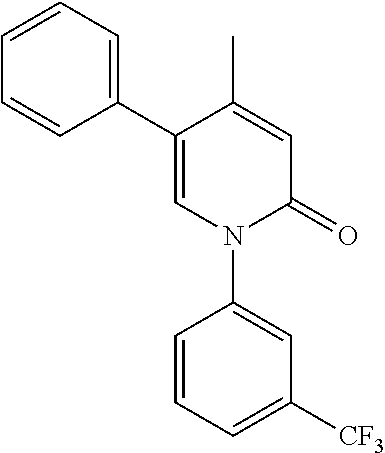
C1=C(C)C(C2=CC=CC=C2)=CN(C2=CC([CF3])=CC=C2)C1=O
